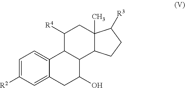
C1=C([R2])C=C2C(=C1)C1C(C(O)C2)C2C(C)(CC1[R4])C([R3])CC2
